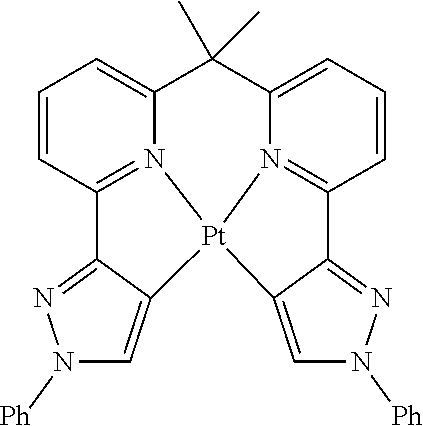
C1(C)(C)C2=CC=CC3=N2[Pt]2(N4=C(C=CC=C14)C1=NN([Ph])C=C12)C1=CN([Ph])N=C31
